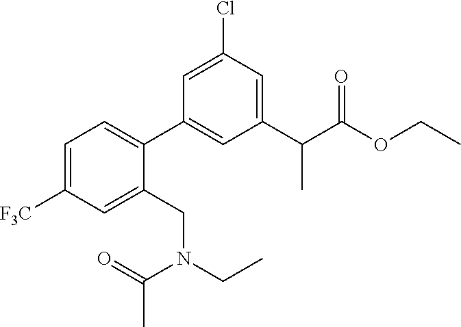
C1(C(C(OCC)=O)C)=CC(Cl)=CC(C2=CC=C([F3C])C=C2CN(CC)C(=O)C)=C1
